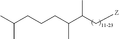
C(C(C[Z])C)(CCCC(C)C)C
